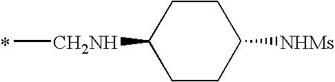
*.C[CH2NH]C1CCC([NHMs])CC1
